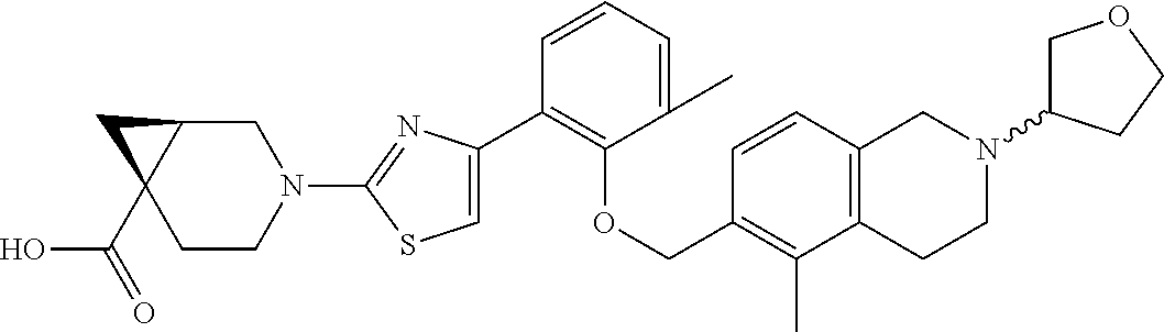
C1(C2=CSC(N3CC4C(C(=O)O)(CC3)C4)=N2)=C(OCC2=C(C)C3=C(C=C2)CN(C2COCC2)CC3)C(C)=CC=C1
